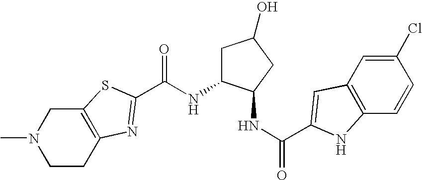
C(NC1CC(O)CC1NC(=O)C1=CC2=C(C=CC(Cl)=C2)N1)(=O)C1=NC2=C(CN(C)CC2)S1
